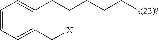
C1=CC=C(C[X])C(CCCCC[?(22)?])=C1
